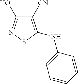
C1([CN])=C(NC2=CC=CC=C2)SN=C1O
